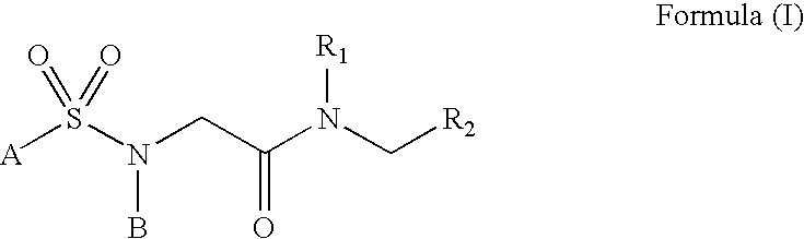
[A]S(N(CC(N(C[R2])[R1])=O)B)(=O)=O
